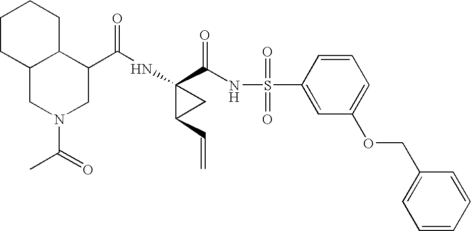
N(C1(C(NS(C2=CC(OCC3=CC=CC=C3)=CC=C2)(=O)=O)=O)C(C=C)C1)C(=O)C1C2C(CN(C(=O)C)C1)CCCC2
